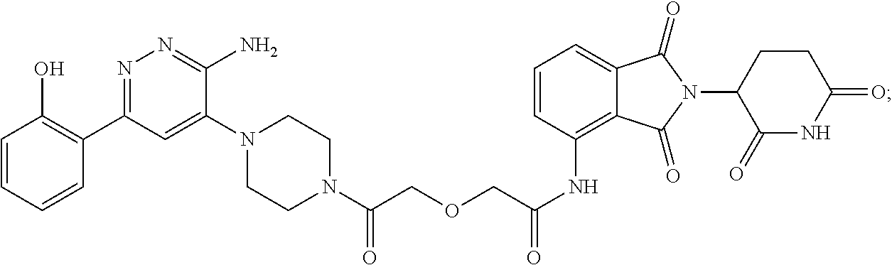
C(NC1=C2C(=CC=C1)C(=O)N(C1CCC(=O)NC1=O)C2=O)(=O)COCC(N1CCN(C2=CC(C3=C(O)C=CC=C3)=NN=C2N)CC1)=O
